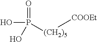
P([(CH2)5][COOEt])(O)(O)=O
